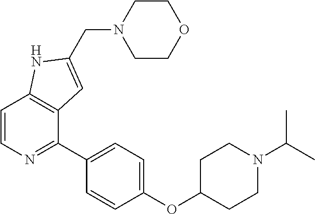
C1(C2=CC=C(OC3CCN(C(C)C)CC3)C=C2)=NC=CC2=C1C=C(CN1CCOCC1)N2
